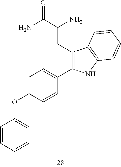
C1=CC=CC(OC2=CC=C(C3=C(CC(N)C(=O)N)C4=C(N3)C=CC=C4)C=C2)=C1
